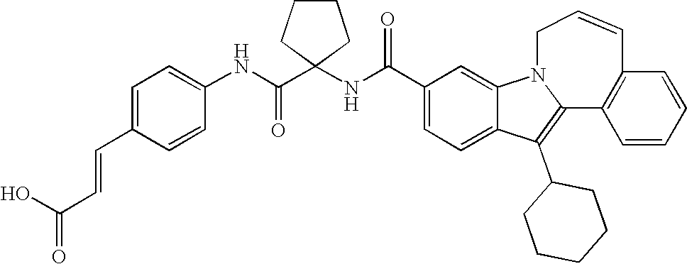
C1(C(NC2(C(NC3=CC=C(C=CC(=O)O)C=C3)=O)CCCC2)=O)=CC=C2C(=C1)N1CC=CC3=C(C1=C2C1CCCCC1)C=CC=C3
